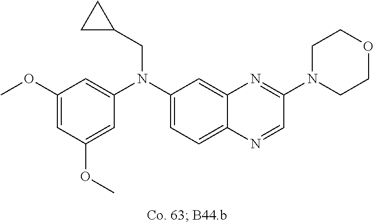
C1(OC)=CC(OC)=CC(N(C2=CC=C3C(=C2)N=C(N2CCOCC2)C=N3)CC2CC2)=C1
